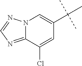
C12=NC=NN1C=C(C(C)(C)C)C=C2Cl
